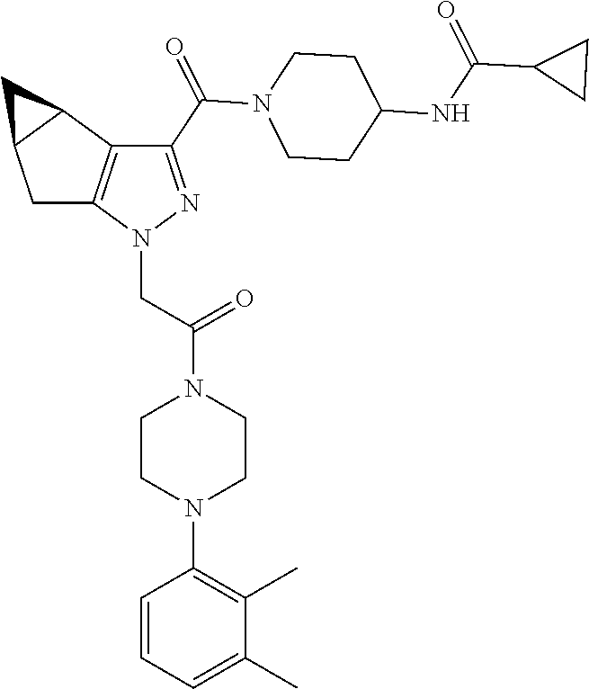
C(=O)(N1CCC(NC(=O)C2CC2)CC1)C1=NN(CC(=O)N2CCN(C3=C(C)C(C)=CC=C3)CC2)C2=C1C1C(C2)C1
